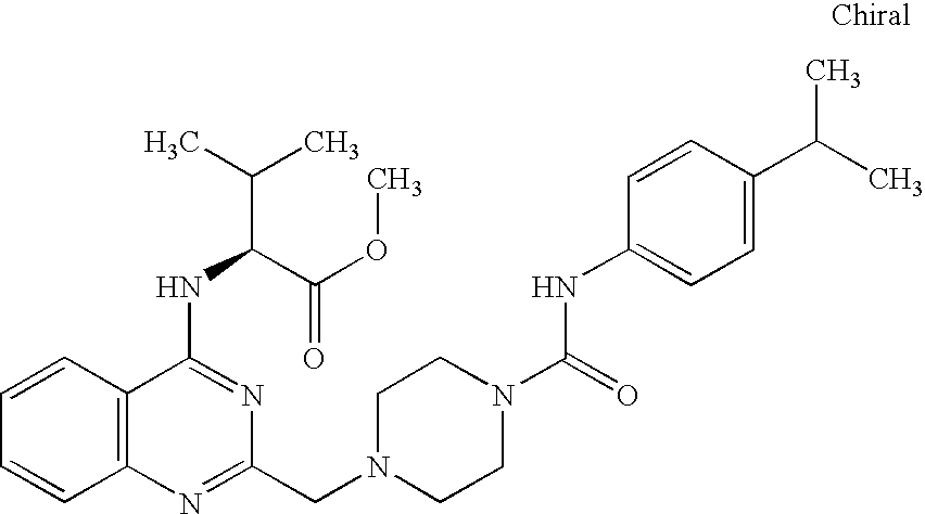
C12=C(C=CC=C1)C(NC(C(=O)OC)C(C)C)=NC(CN1CCN(C(NC3=CC=C(C(C)C)C=C3)=O)CC1)=N2
